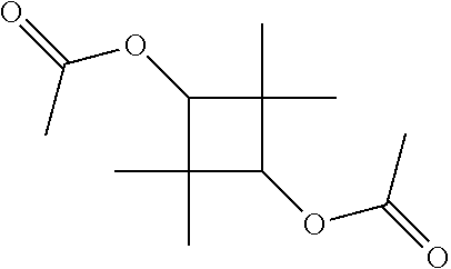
C1(OC(=O)C)C(C)(C)C(OC(=O)C)C1(C)C
